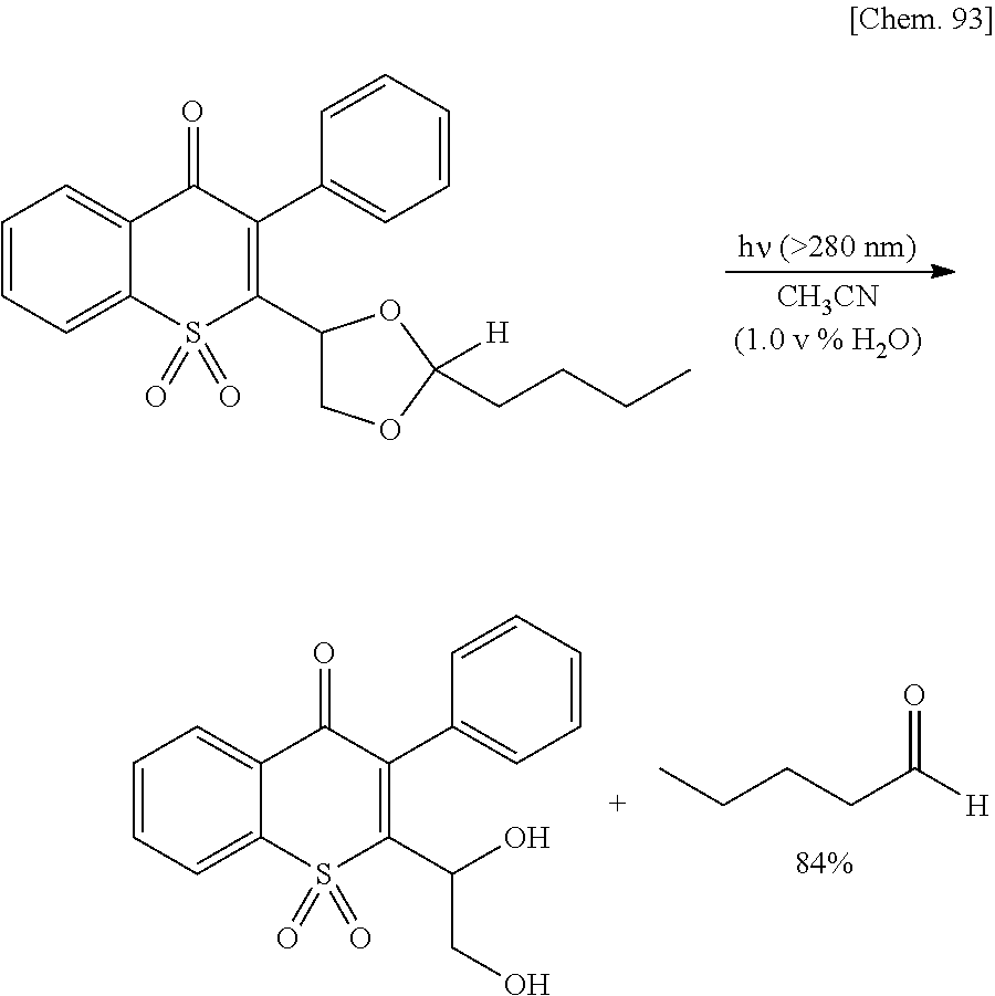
C1=CC=C2C(=C1)C(=O)C(C1=CC=CC=C1)=C(C1COC([H])(CCCC)O1)S2(=O)=O.C1=CC=C2C(=C1)C(=O)C(C1=CC=CC=C1)=C(C(CO)O)S2(=O)=O.CCCCC([H])=O
